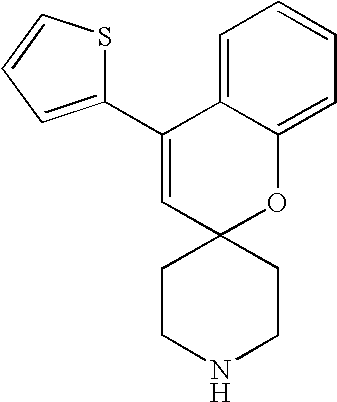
C1(C2=CC=CS2)=CC2(OC3=CC=CC=C13)CCNCC2
